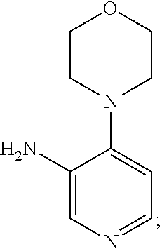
C1=NC=C(N)C(N2CCOCC2)=C1
